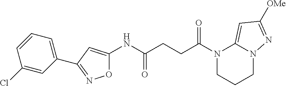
N(C(CCC(N1CCCN2C1=CC([OMe])=N2)=O)=O)C1=CC(C2=CC=CC(Cl)=C2)=NO1
